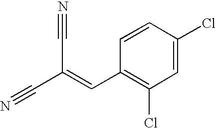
C1=C(Cl)C=CC(C=C(C#N)C#N)=C1Cl
